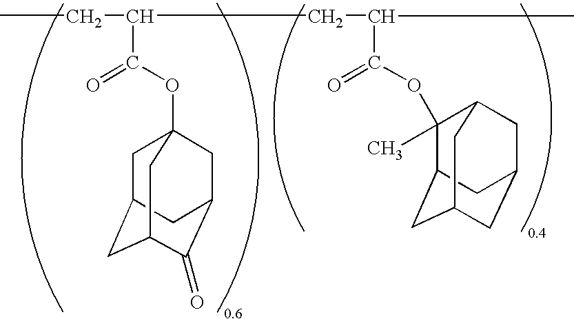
CCC(CC(C)C(=O)OC1(C)C2CC3CC(CC1C3)C2)C(=O)OC12CC3CC(C(=O)C(C1)C3)C2
